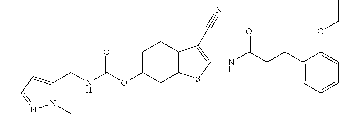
C(NC(OC1CC2=C(CC1)C(C#N)=C(NC(CCC1=CC=CC=C1OCC)=O)S2)=O)C1=CC(C)=NN1C
